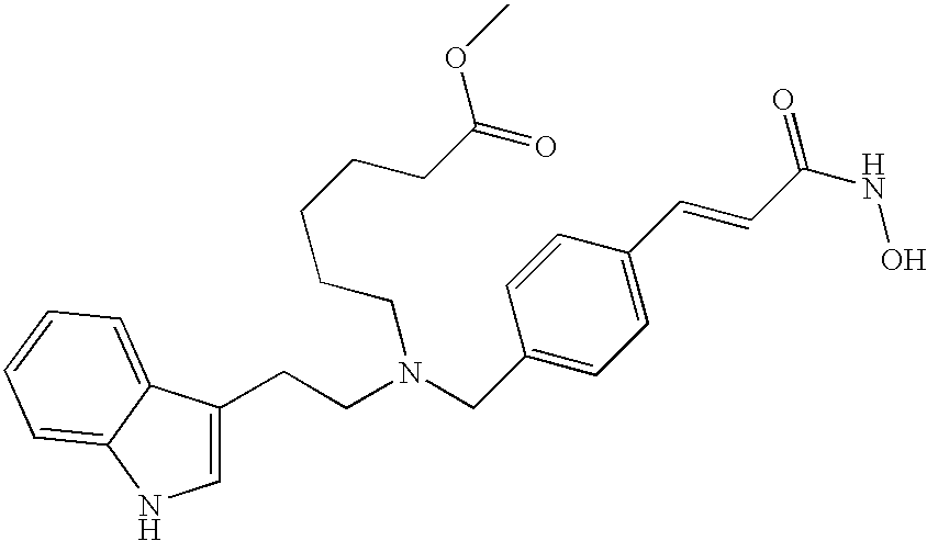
C1=C(CCN(CC2=CC=C(C=CC(NO)=O)C=C2)CCCCCC(=O)OC)C2=CC=CC=C2N1
